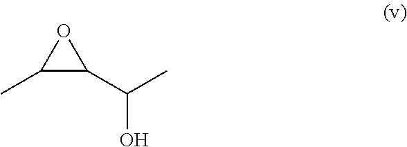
C1(C(C)O)OC1C
